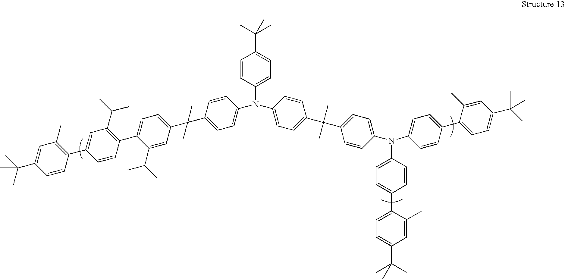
C1=CC(N(C2=CC=C(C(C3=CC=C(C4=C(C(C)C)C=C(C5=C(C)C=C(C(C)(C)C)C=C5)C=C4)C(C(C)C)=C3)(C)C)C=C2)C2=CC=C(C(C)(C)C3=CC=C(N(C4=CC=C(C5=CC=C(C(C)(C)C)C=C5C)C=C4)C4=CC=C(C5=CC=C(C(C)(C)C)C=C5C)C=C4)C=C3)C=C2)=CC=C1C(C)(C)C
